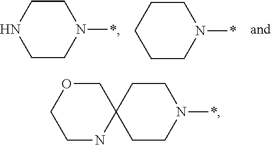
C1CN(*)CCN1.C1CN(*)CCC1.C1NC2(COC1)CCN(*)CC2
